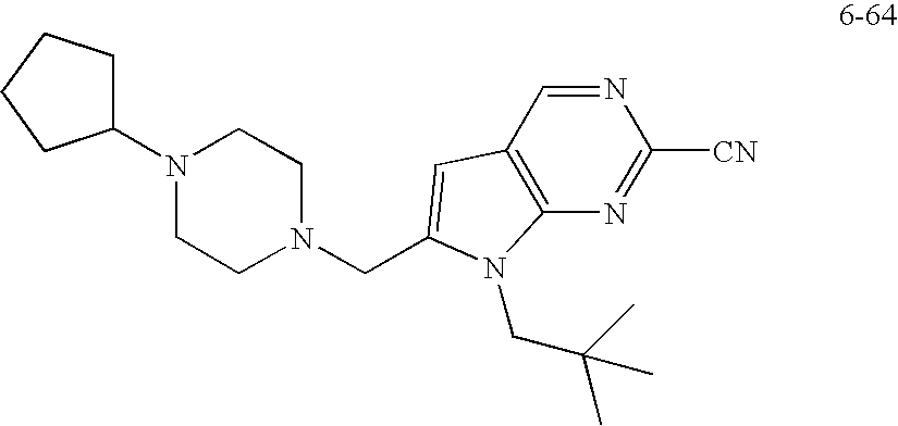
N1(C2CCCC2)CCN(CC2=CC3=C(N=C([CN])N=C3)N2CC(C)(C)C)CC1
